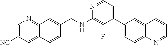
N1=CC=C(C2=CC=C3C(=C2)C=CC=N3)C(F)=C1NCC1=CC2=NC=C([NC])C=C2C=C1
